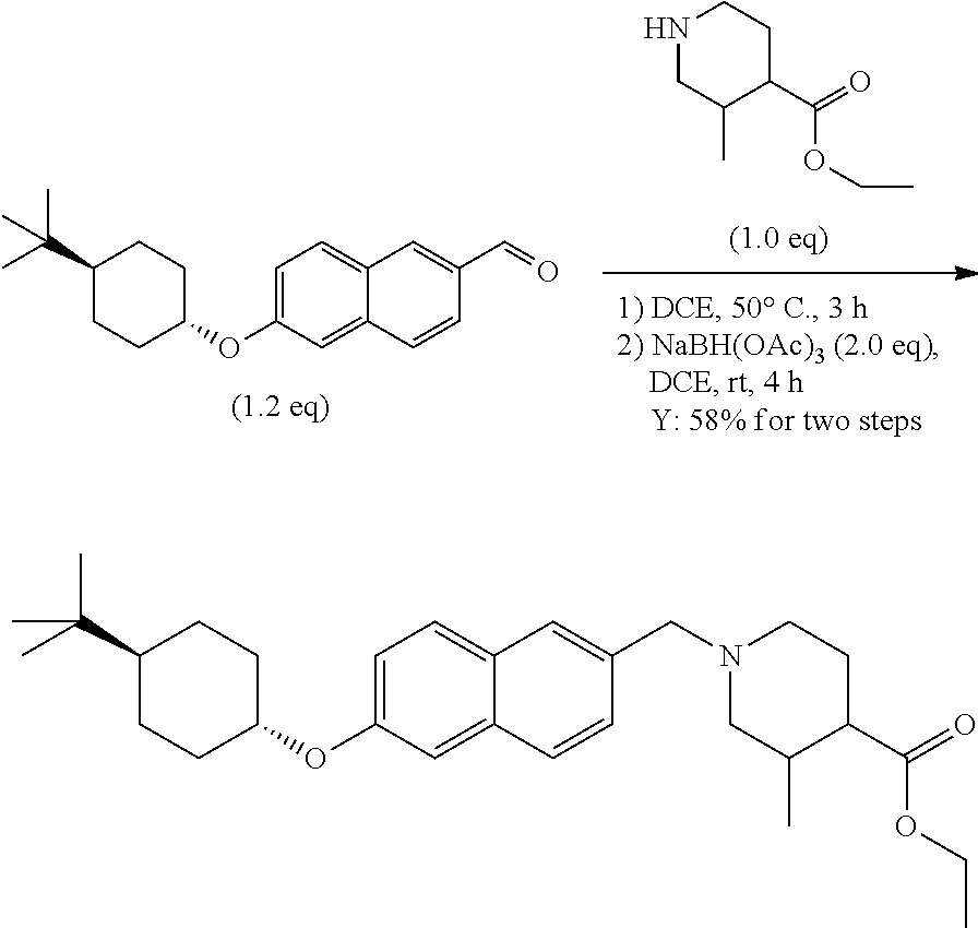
N1CC(C)C(C(=O)OCC)CC1.C1(OC2=CC=C3C(=C2)C=CC(C=O)=C3)CCC(C(C)(C)C)CC1.C1(OC2=CC=C3C(=C2)C=CC(CN2CC(C)C(C(=O)OCC)CC2)=C3)CCC(C(C)(C)C)CC1
